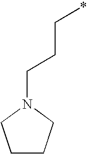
C1CCN(CCC*)C1
